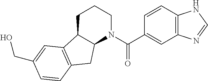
C1C2C(N(C(C3=CC4=C(C=C3)NC=N4)=O)CC1)CC1=C2C=C(CO)C=C1
